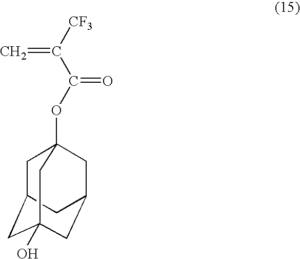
[CF3]C(C(OC12CC3CC(O)(CC(C1)C3)C2)=O)=C
